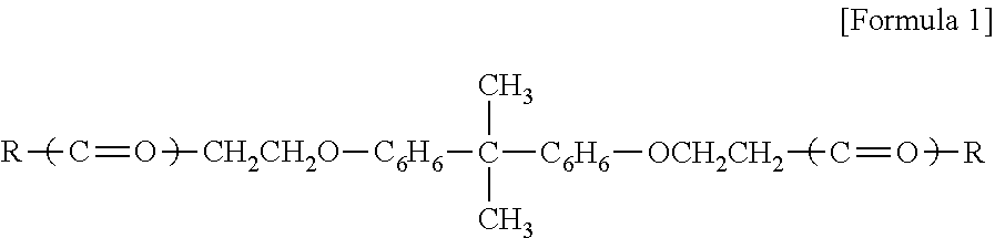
[R]C=O[CH2CH2O][C6H6]C(C)(C)[C6H6][OCH2CH2]C=O[R]
